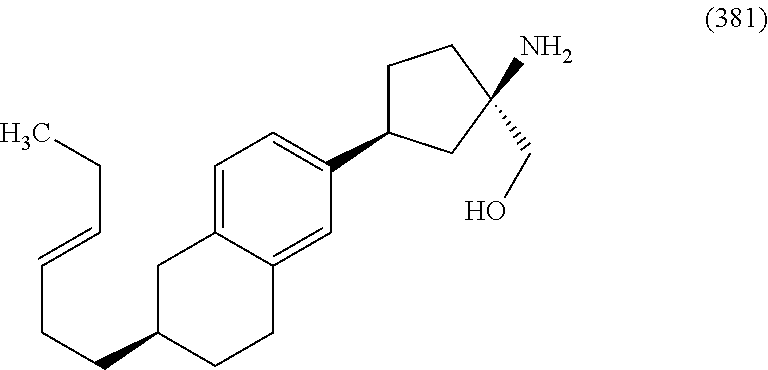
C1(CCC=CCC)CCC2=CC(C3CCC(CO)(N)C3)=CC=C2C1
